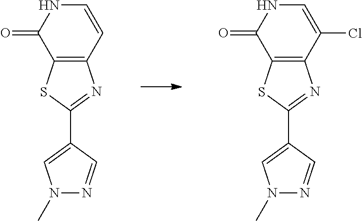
C12=C(SC(C3=CN(C)N=C3)=N1)C(=O)NC=C2Cl.C12=C(SC(C3=CN(C)N=C3)=N1)C(=O)NC=C2
